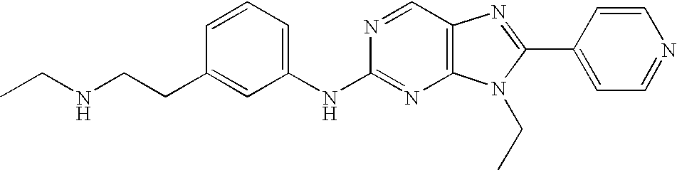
C1=CC=C(NC2=NC3=C(C=N2)N=C(C2=CC=NC=C2)N3CC)C=C1CCNCC
